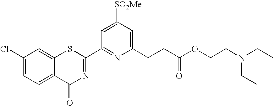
C1(Cl)=CC=C2C(=C1)SC(C1=NC(CCC(=O)OCCN(CC)CC)=CC([SO2Me])=C1)=NC2=O
